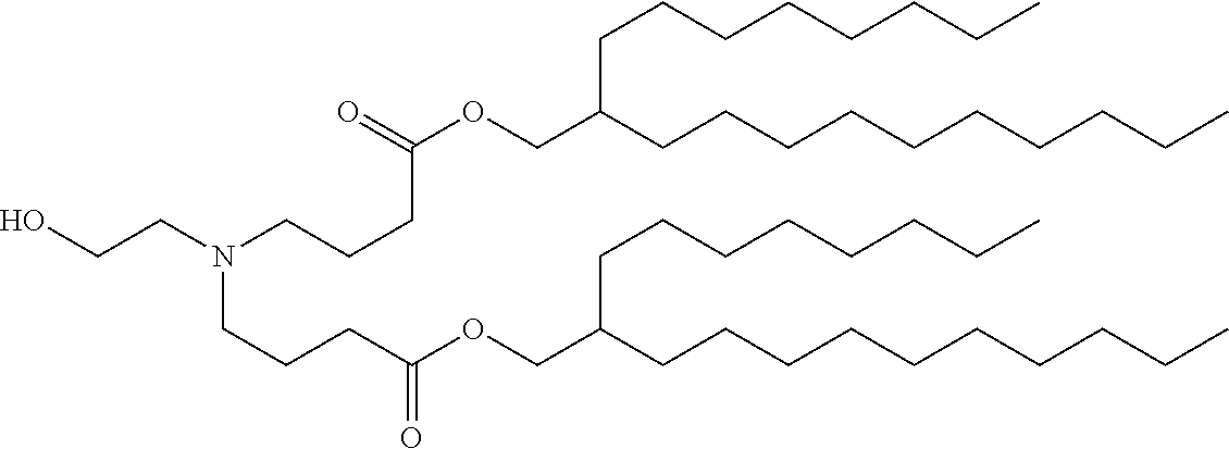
OCCN(CCCC(=O)OCC(CCCCCCCCCC)CCCCCCCC)CCCC(OCC(CCCCCCCCCC)CCCCCCCC)=O
